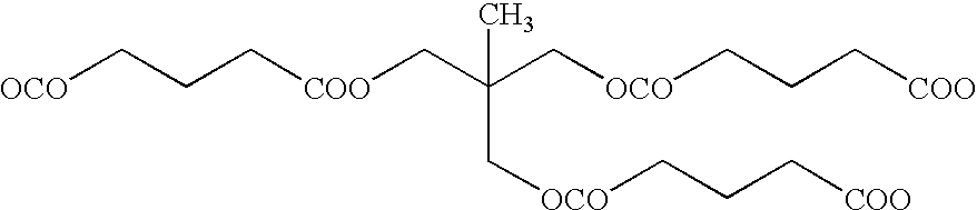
[OCO]CCC[COO]CC(C[OCO]CCC[COO])(C)C[OCO]CCC[COO]
